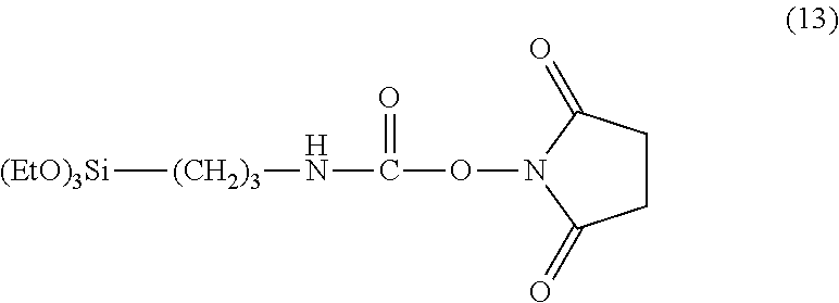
[(EtO)3Si][(CH2)3]NC(=O)ON1C(=O)CCC1=O
